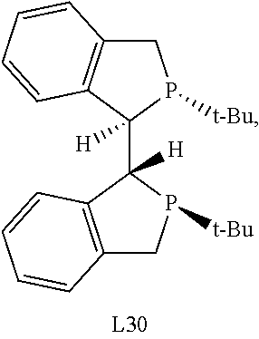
C12=C(C(C3([H])P([t-Bu])CC4=C3C=CC=C4)([H])P([t-Bu])C1)C=CC=C2
